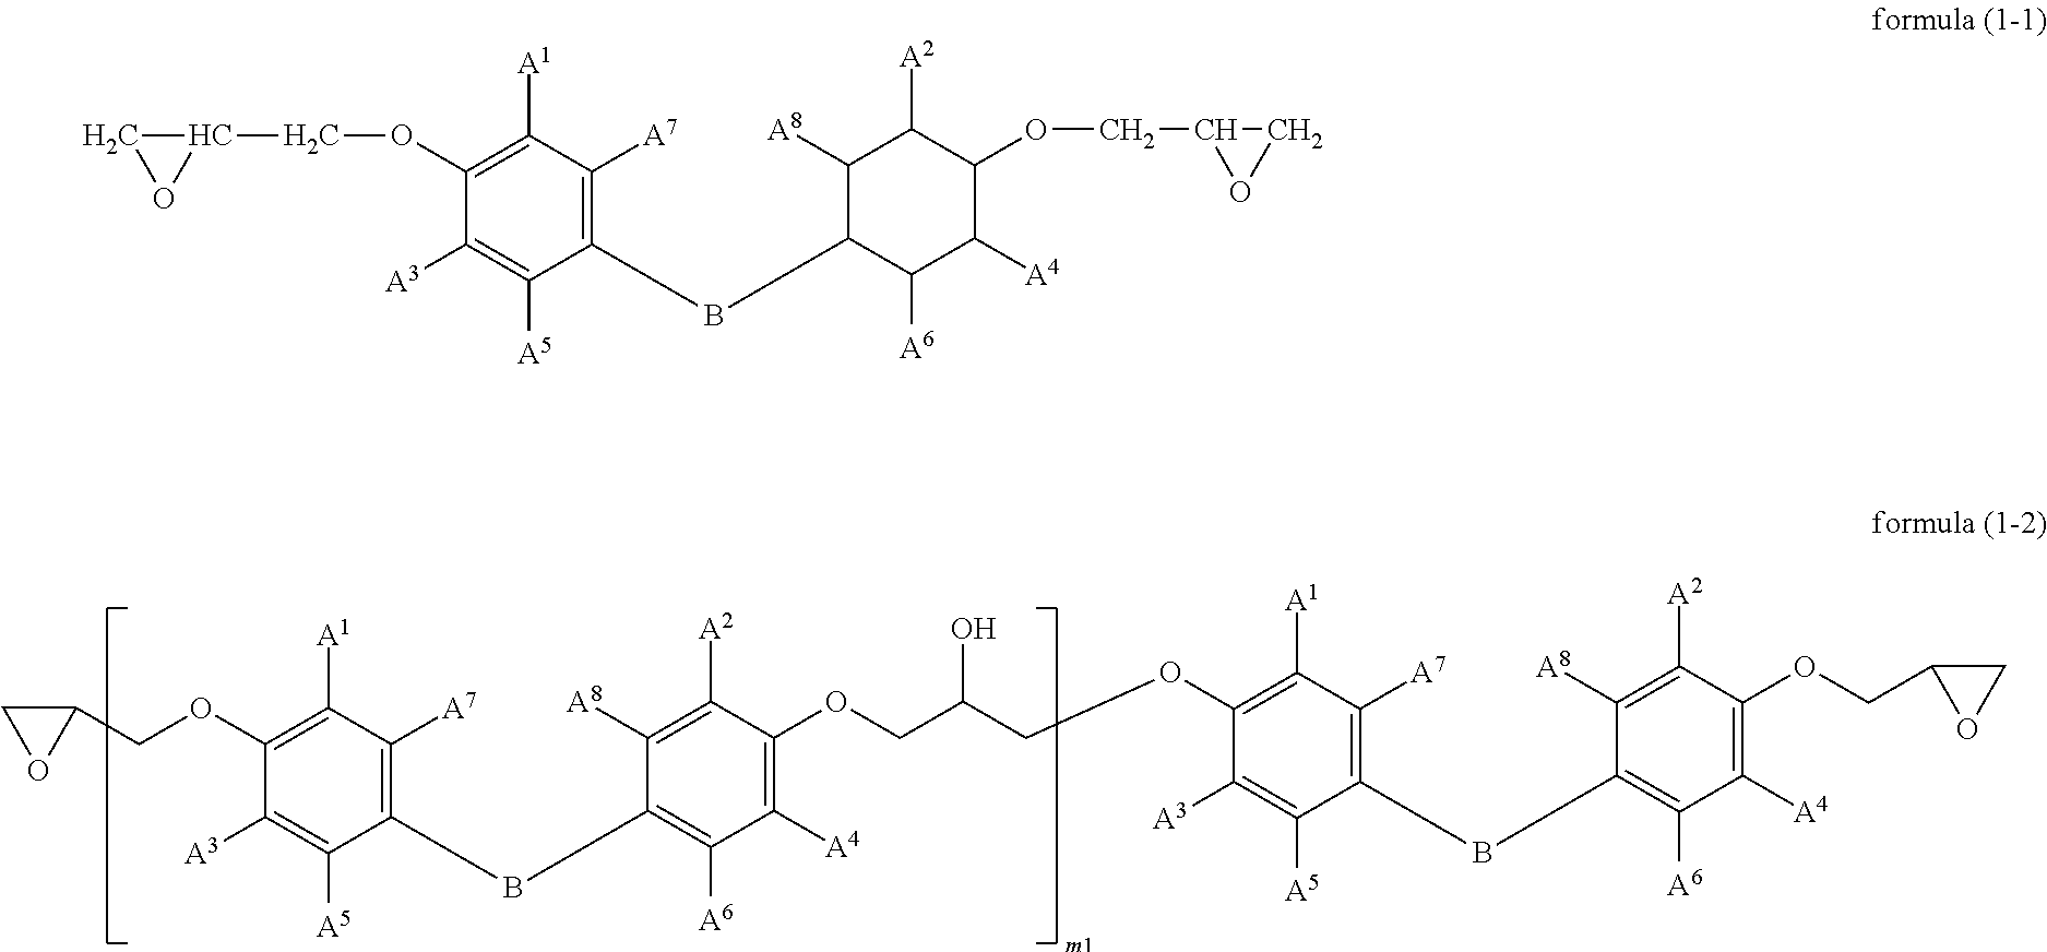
C1(COC2=C([A1])C([A7])=C(BC3=C([A6])C([A4])=C(OCC(COC4=C([A1])C([A7])=C(BC5=C([A6])C([A4])=C(OCC6CO6)C([A2])=C5[A8])C([A5])=C4[A3])O)C([A2])=C3[A8])C([A5])=C2[A3])CO1.C1(COC2=C([A1])C([A7])=C(BC3C([A8])C([A2])C(OCC4OC4)C([A4])C3[A6])C([A5])=C2[A3])CO1
